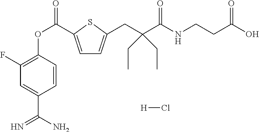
C1(F)=C(OC(=O)C2=CC=C(CC(C(NCCC(O)=O)=O)(CC)CC)S2)C=CC(C(N)=N)=C1.[H]Cl
